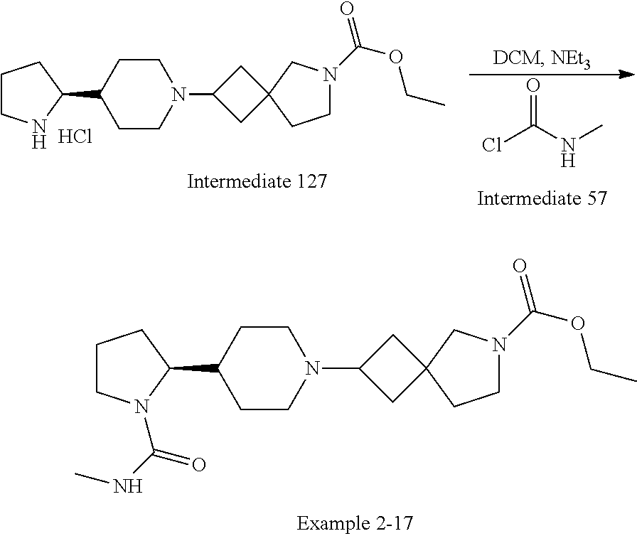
C1CN(C(=O)NC)C(C2CCN(C3CC4(C3)CCN(C(=O)OCC)C4)CC2)C1.ClC(NC)=O.C1CNC(C2CCN(C3CC4(C3)CCN(C(=O)OCC)C4)CC2)C1.Cl
